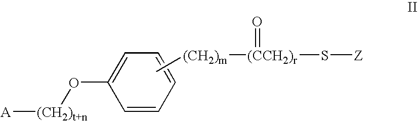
[(CH2)m]([(CCH2)r](=O)S[Z])C.[(CH2)t+n]([A])OC1=CC=CC=C1
